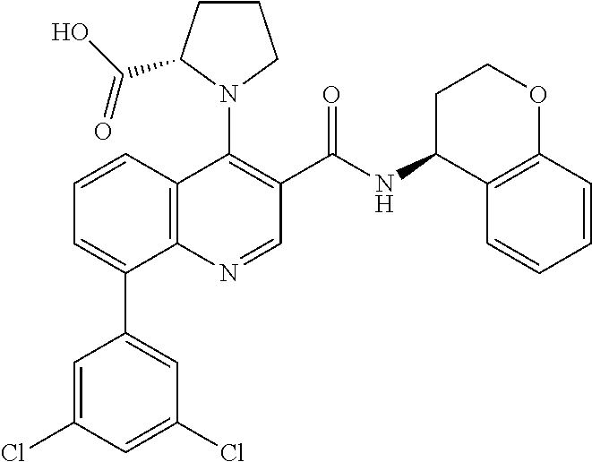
C1=C(Cl)C=C(Cl)C=C1C1=CC=CC2=C1N=CC(C(NC1C3=C(OCC1)C=CC=C3)=O)=C2N1CCCC1C(O)=O
